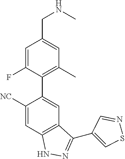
C1([NC])=CC2=C(C=C1C1=C(C)C=C(CNC)C=C1F)C(C1=CSN=C1)=NN2
